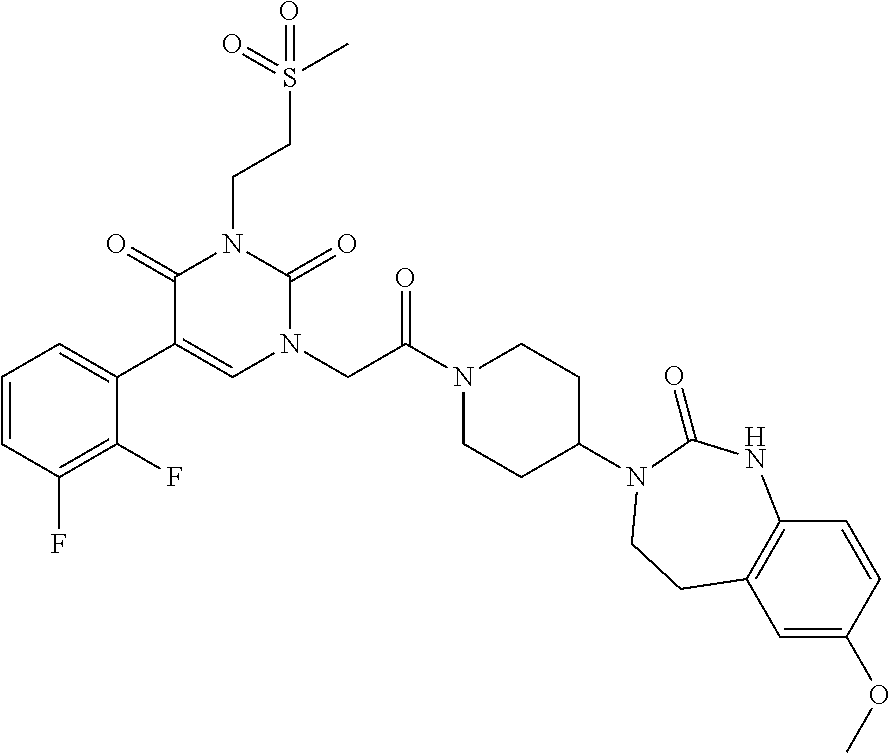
C1=CC(F)=C(F)C(C2=CN(CC(N3CCC(N4C(=O)NC5=C(C=C(OC)C=C5)CC4)CC3)=O)C(=O)N(CCS(C)(=O)=O)C2=O)=C1
